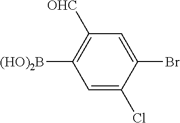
C1([OHC])=C([(HO)2B])C=C(Cl)C(Br)=C1
